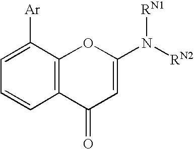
C12=C(C([Ar])=CC=C1)OC(N([RN2])[RN1])=CC2=O
